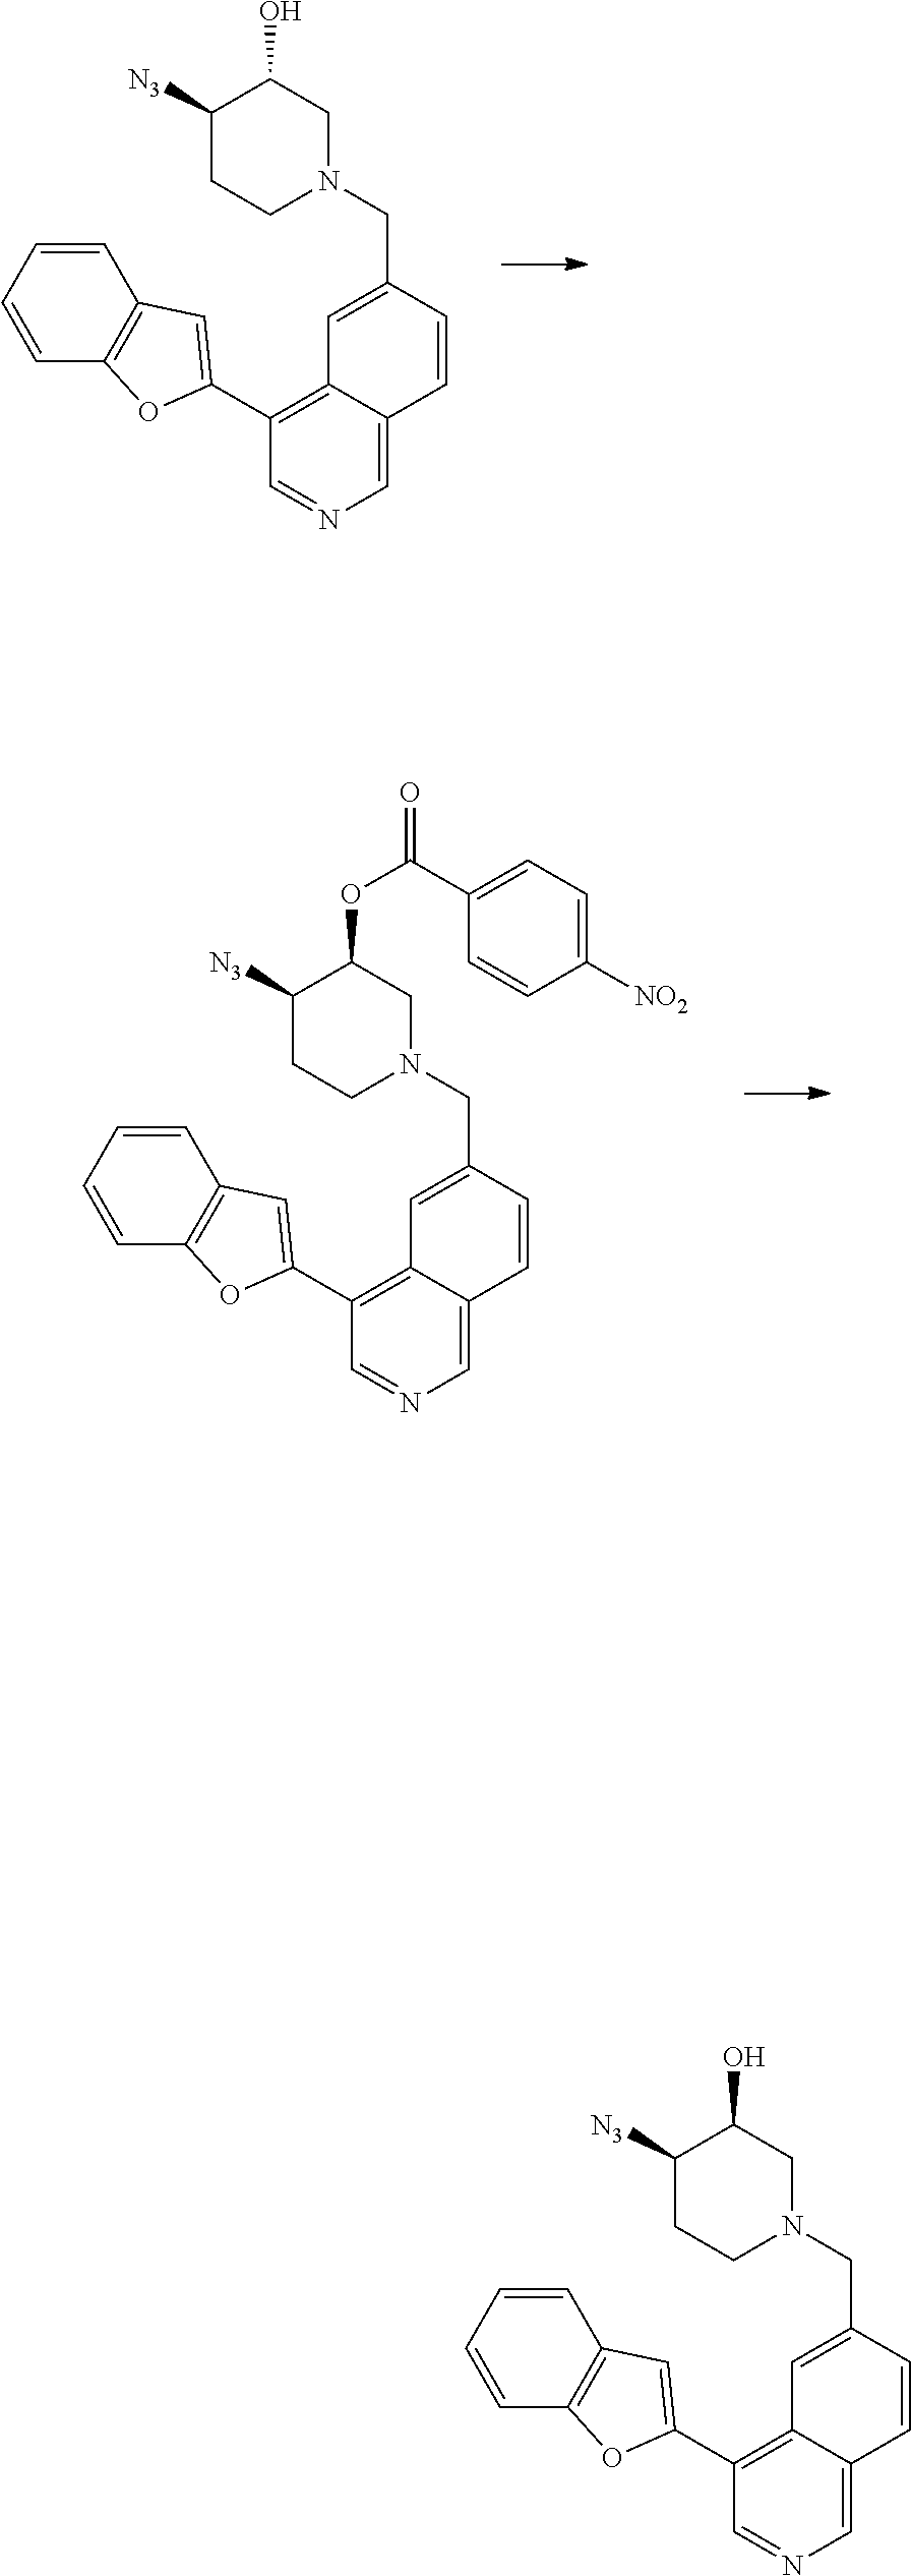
C1(C2=CC3=C(O2)C=CC=C3)=C2C(=CN=C1)C=CC(CN1CC(O)C([N3])CC1)=C2.C1(C2=CC3=C(O2)C=CC=C3)=C2C(=CN=C1)C=CC(CN1CC(OC(=O)C3=CC=C([NO2])C=C3)C([N3])CC1)=C2.C1(C2=CC3=C(O2)C=CC=C3)=C2C(=CN=C1)C=CC(CN1CC(O)C([N3])CC1)=C2
